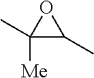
C1(C)([Me])C(C)O1
